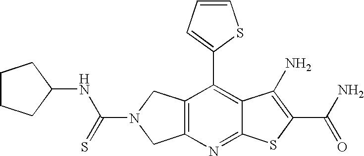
C12=C(N=C3C(=C1C1=CC=CS1)C(N)=C(C(N)=O)S3)CN(C(=S)NC1CCCC1)C2
